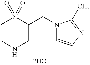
C1CNCC(CN2C=CN=C2C)S1(=O)=O.[2HCl]
